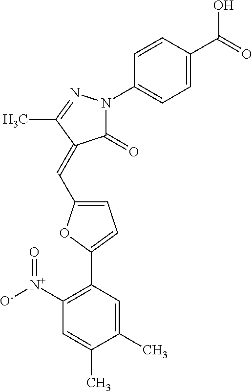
C1(C)=CC(C2=CC=C(C=C3C(=O)N(C4=CC=C(C(=O)O)C=C4)N=C3C)O2)=C([N+]([O-])=O)C=C1C
